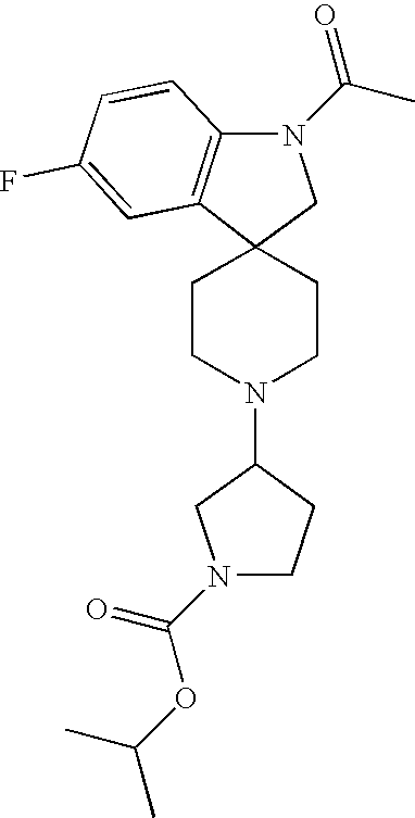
C12(CCN(C3CCN(C(=O)OC(C)C)C3)CC1)C1=C(N(C(=O)C)C2)C=CC(F)=C1
